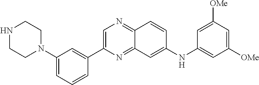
C1=C(C2=CC(N3CCNCC3)=CC=C2)N=C2C(=N1)C=CC(NC1=CC([OMe])=CC([OMe])=C1)=C2
